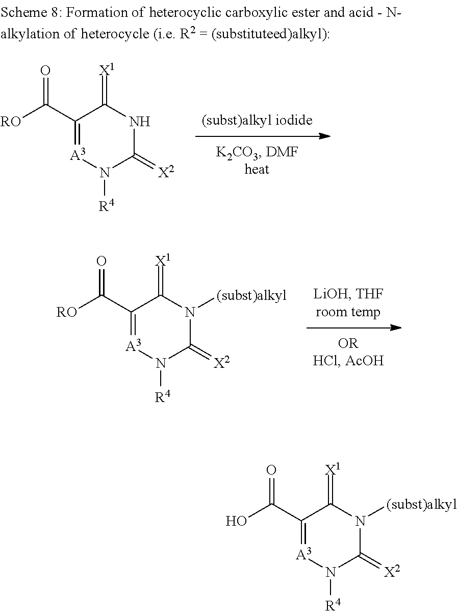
C1(C(=O)[RO])=[A3]N([R4])C(=[X2])NC1=[X1].C1(C(=O)[RO])=[A3]N([R4])C(=[X2])N([(subst)alkyl])C1=[X1].C1(C(=O)O)=[A3]N([R4])C(=[X2])N([(subst)alkyl])C1=[X1]
